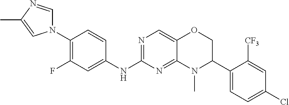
N1(C2=C(F)C=C(NC3=NC=C4C(=N3)N(C)C(C3=CC=C(Cl)C=C3[CF3])CO4)C=C2)C=NC(C)=C1
